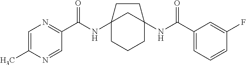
C12(NC(C3=NC=C(C)N=C3)=O)CCCC(NC(C3=CC=CC(F)=C3)=O)(C1)CC2
